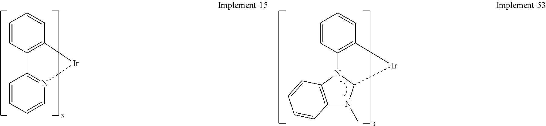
C1=CC2=C(C=C1)[Ir]N1=C2C=CC=C1.C1=CC2=C(C=C1)[Ir]C1N2C2=C(N1C)C=CC=C2
